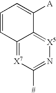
C12=[X7]C([#])=N[X5]=C1C([A])=CC=C2
